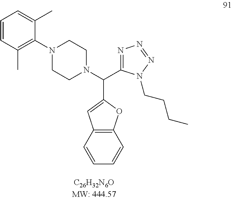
C1=CC(C)=C(N2CCN(C(C3=NN=NN3CCCC)C3=CC4=C(O3)C=CC=C4)CC2)C(C)=C1
